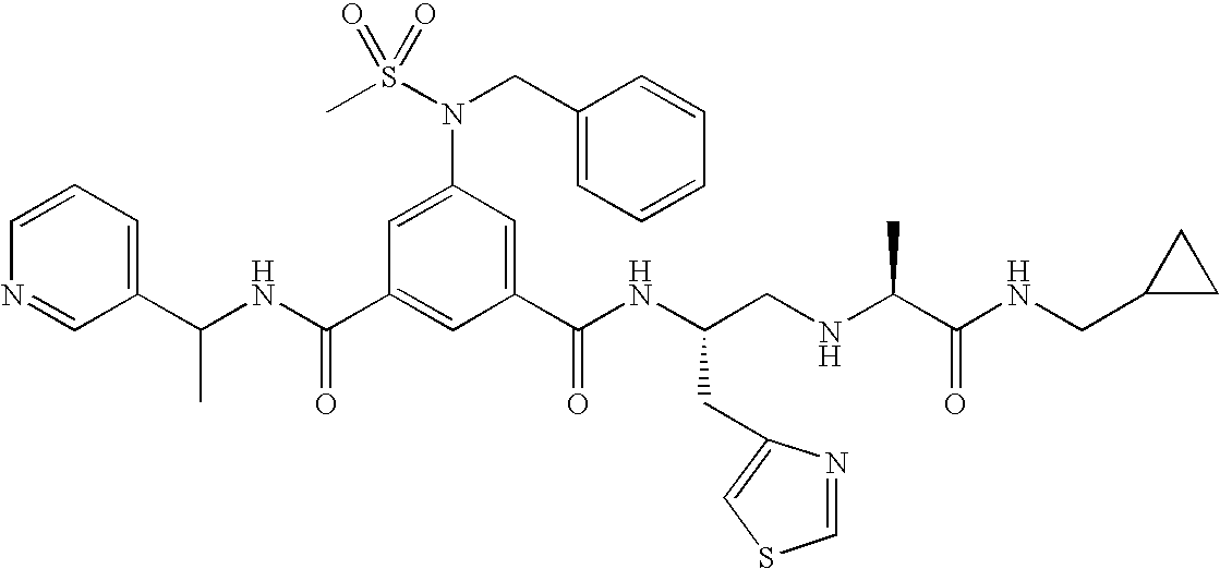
C1(C(NC(C2=CC(C(NC(CNC(C(NCC3CC3)=O)C)CC3=CSC=N3)=O)=CC(N(S(C)(=O)=O)CC3=CC=CC=C3)=C2)=O)C)=CC=CN=C1
